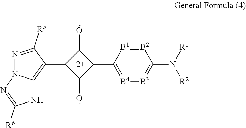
C1(C2=C3N(N=C2[R5])N=C([R6])N3)C(O)C(C2=[B4][B3]=C(N([R1])[R2])[B2]=[B1]2)C1O
